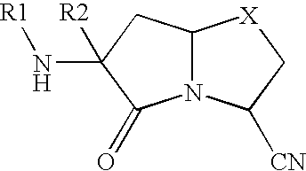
N12C(CC(N[R1])([R2])C1=O)[X]CC2[CN]
